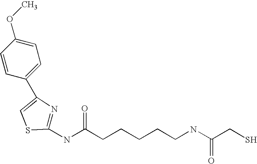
C1(NC(CCCCCNC(CS)=O)=O)=NC(C2=CC=C(OC)C=C2)=CS1
